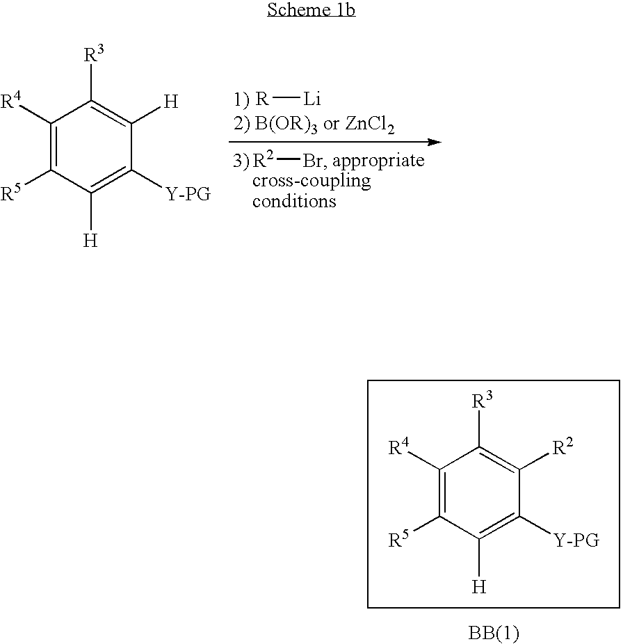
C1([R4])=C([R5])C([H])=C([Y-PG])C([H])=C1[R3].[R][Li].[R2]Br.C1([R4])=C([R5])C([H])=C([Y-PG])C([R2])=C1[R3]
